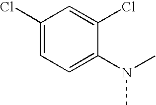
C1(Cl)=CC=C(N(C)C)C(Cl)=C1
